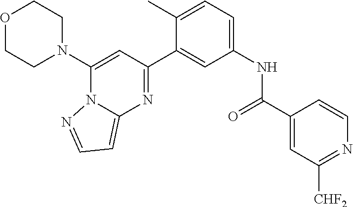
O1CCN(C2=CC(C3=CC(NC(=O)C4=CC([CHF2])=NC=C4)=CC=C3C)=NC3=CC=NN23)CC1
